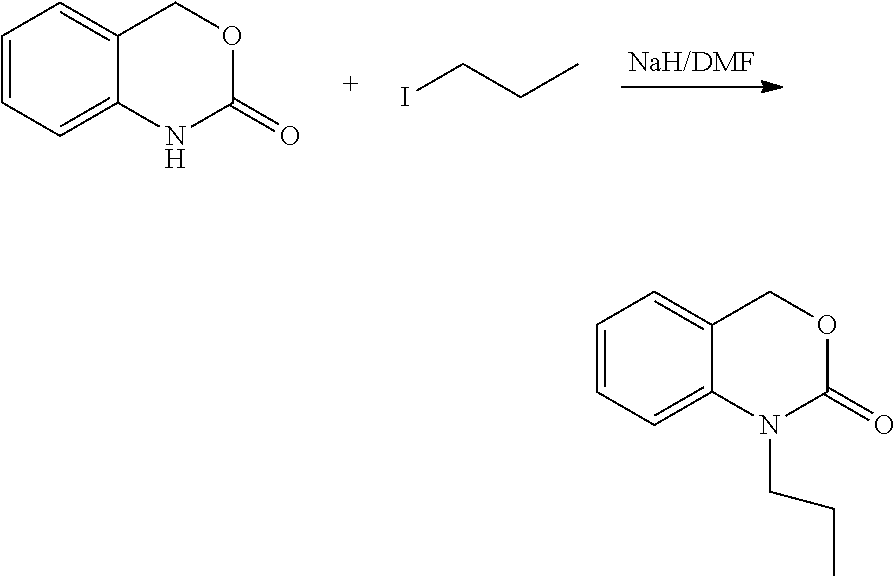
C1=CC=C2C(=C1)COC(=O)N2.ICCC.C1=CC=C2C(=C1)COC(=O)N2CCC
